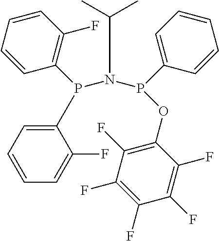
C(N(P(C1=CC=CC=C1)OC1=C(F)C(F)=C(F)C(F)=C1F)P(C1=C(F)C=CC=C1)C1=CC=CC=C1F)(C)C
